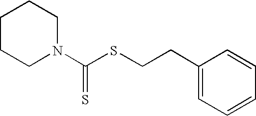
C1N(C(SCCC2=CC=CC=C2)=S)CCCC1
